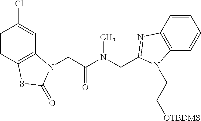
C1=CC2=C(C=C1Cl)N(CC(N(CC1=NC3=C(C=CC=C3)N1CC[OTBDMS])C)=O)C(=O)S2
